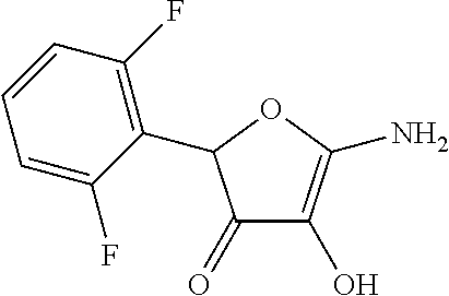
C1(C2C(=O)C(O)=C(N)O2)=C(F)C=CC=C1F
